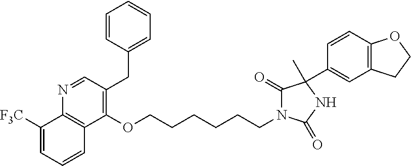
C1=CC(CC2=C(OCCCCCCN3C(=O)C(C)(C4=CC5=C(C=C4)OCC5)NC3=O)C3=C(N=C2)C([F3C])=CC=C3)=CC=C1
